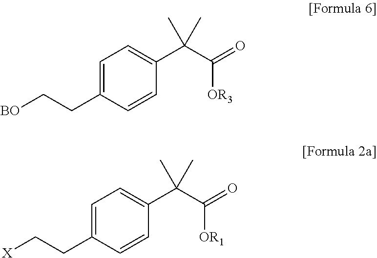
C1=C(CC[X])C=CC(C(C)(C)C(=O)[OR1])=C1.C1=C(CC[BO])C=CC(C(C)(C)C(=O)[OR3])=C1
